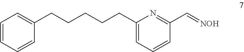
C1=CC=CC(CCCCCC2=CC=CC(C=[NOH])=N2)=C1
